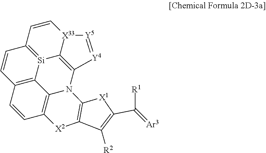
C12=C3C=CC4=C1N(C1=C5[Si]2=C(C=C[X33]5[Y5]=[Y4]1)C=C3)C1=C([X2]4)C([R2])=C(C([R1])=[Ar3])[X1]1
